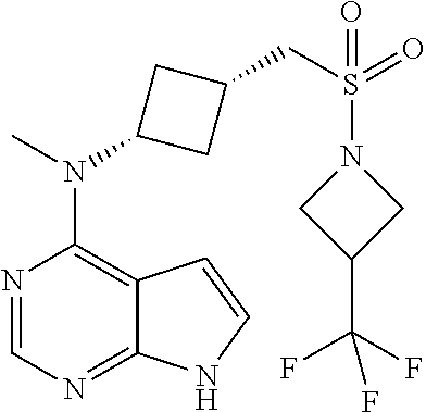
N1=CN=C2C(=C1N(C)C1CC(CS(=O)(=O)N3CC(C(F)(F)F)C3)C1)C=CN2
